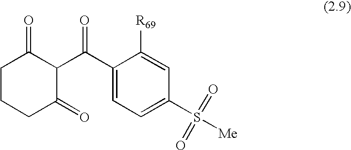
C1CCC(=O)C(C(C2=CC=C(S(=O)(=O)[Me])C=C2[R69])=O)C1=O
